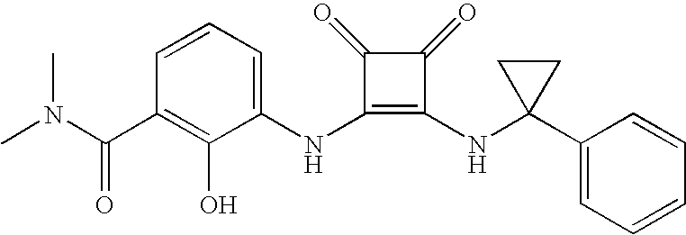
CN(C(C1=C(O)C(NC2=C(NC3(C4=CC=CC=C4)CC3)C(=O)C2=O)=CC=C1)=O)C
